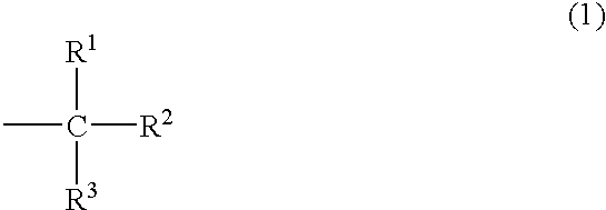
CC([R1])([R3])[R2]
